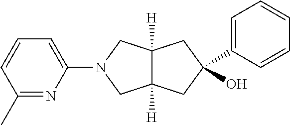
C1(N2CC3([H])C([H])(C2)CC(O)(C2=CC=CC=C2)C3)=CC=CC(C)=N1
